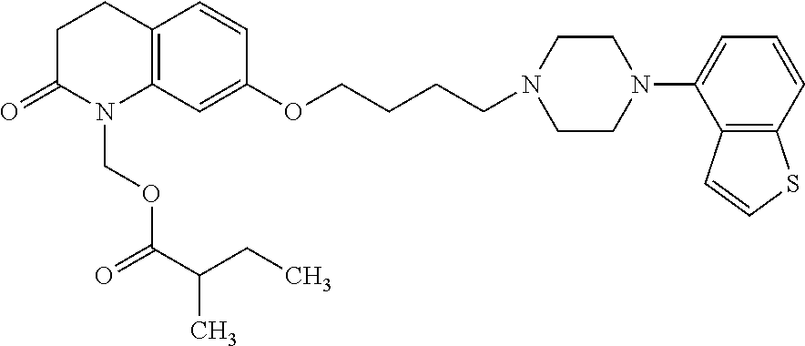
C12=C(C=C(OCCCCN3CCN(C4=CC=CC5=C4C=CS5)CC3)C=C1)N(COC(C(CC)C)=O)C(=O)CC2
